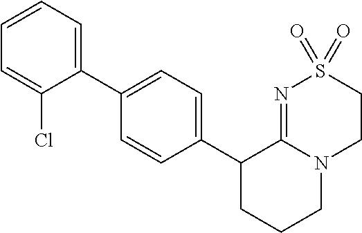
C1(C2=CC=CC=C2Cl)=CC=C(C2CCCN3C2=NS(=O)(=O)CC3)C=C1
